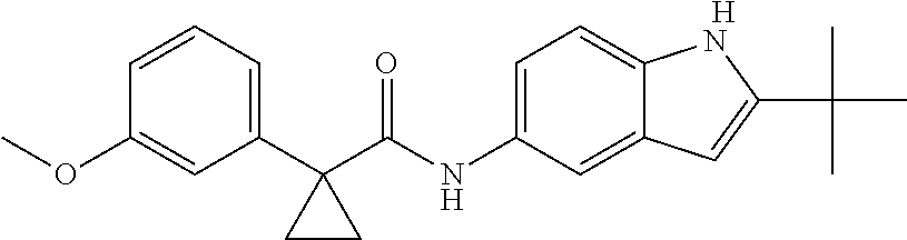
[H].C1=CC=C(C2(C(NC3=CC=C4C(=C3)C=C(C(C)(C)C)N4)=O)CC2)C=C1OC
